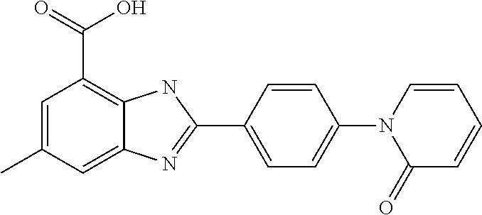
C1=C(C)C=C2C(=C1C(=O)O)NC(C1=CC=C(N3C(=O)C=CC=C3)C=C1)=N2
